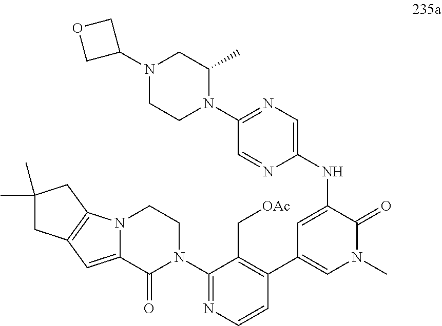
N(C1=CC(C2=C(C[OAc])C(N3CCN4C(=CC5=C4CC(C)(C)C5)C3=O)=NC=C2)=CN(C)C1=O)C1=CN=C(N2C(C)CN(C3COC3)CC2)C=N1
